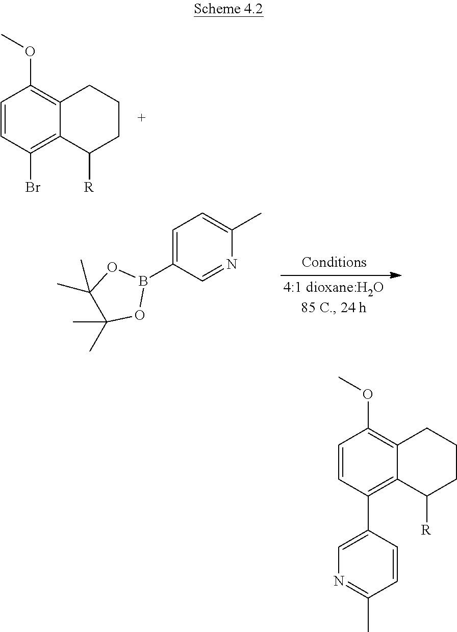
C1=CC(Br)=C2C(=C1OC)CCCC2[R].C1=C(B2OC(C)(C)C(C)(C)O2)C=NC(C)=C1.C1=CC(C2=CN=C(C)C=C2)=C2C(=C1OC)CCCC2[R]
